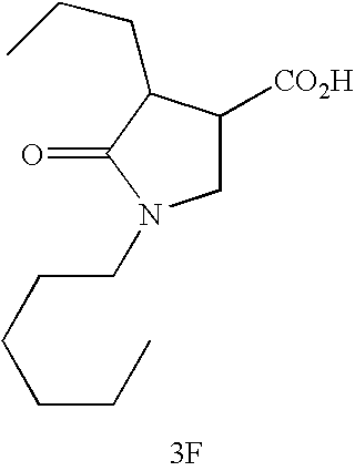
C1([CO2H])CN(CCCCCC)C(=O)C1CCC.[3F]
